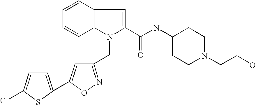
C1=CC2=C(C=C1)N(CC1=NOC(C3=CC=C(Cl)S3)=C1)C(C(=O)NC1CCN(CCO)CC1)=C2
